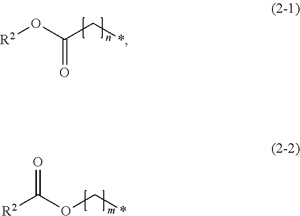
[R2]C(OC*)=O.[R2]OC(C*)=O
